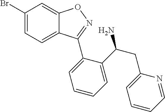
C1(Br)=CC=C2C(=C1)ON=C2C1=CC=CC=C1C(N)CC1=CC=CC=N1
